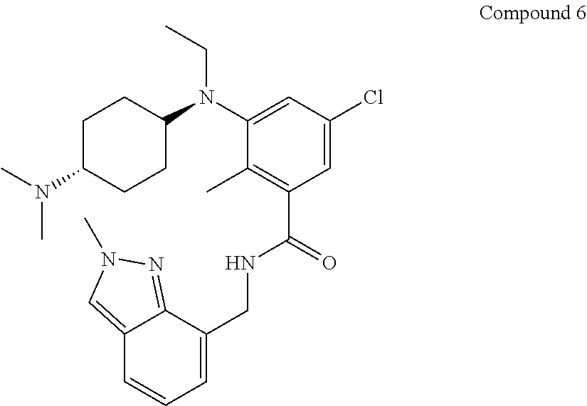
C1C(N(C)C)CCC(N(C2=CC(Cl)=CC(C(NCC3=CC=CC4=CN(C)N=C34)=O)=C2C)CC)C1
